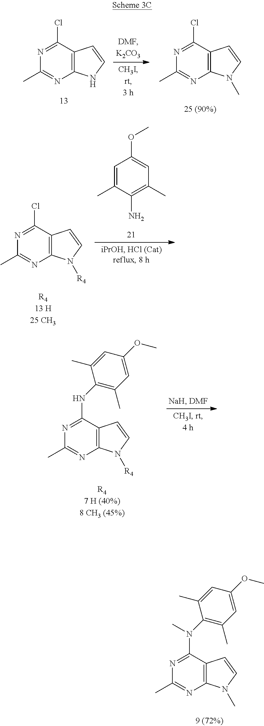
N1=C(Cl)C2=C(N=C1C)NC=C2.N1=C(Cl)C2=C(N=C1C)N(C)C=C2.C1=C(C)C(N)=C(C)C=C1OC.N1=C(Cl)C2=C(N=C1C)N([R4])C=C2.N1=C(NC2=C(C)C=C(OC)C=C2C)C2=C(N=C1C)N([R4])C=C2.N1=C(N(C2=C(C)C=C(OC)C=C2C)C)C2=C(N=C1C)N(C)C=C2
